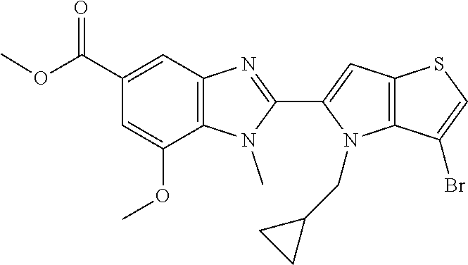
COC(C1=CC2=C(N(C)C(C3=CC4=C(N3CC3CC3)C(Br)=CS4)=N2)C(OC)=C1)=O
